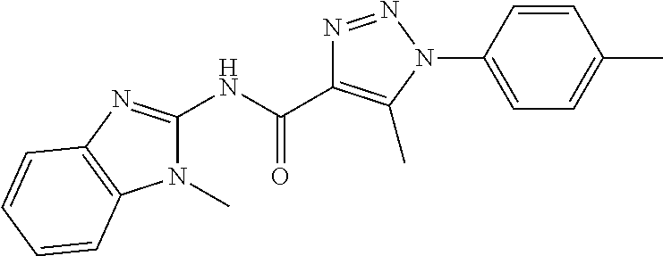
C1(NC(C2=C(C)N(C3=CC=C(C)C=C3)N=N2)=O)=NC2=C(N1C)C=CC=C2
